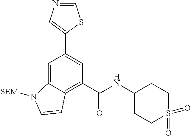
C1=C2C(=C(C(NC3CCS(=O)(=O)CC3)=O)C=C1C1=CN=CS1)C=CN2[SEM]
